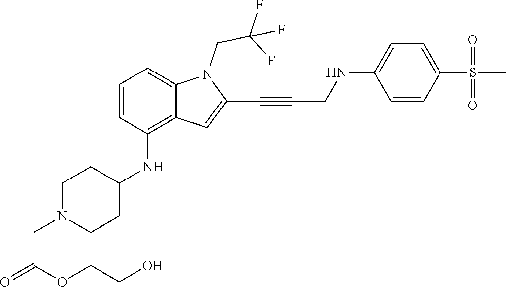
C(C#CC1=CC2=C(NC3CCN(CC(=O)OCCO)CC3)C=CC=C2N1CC(F)(F)F)NC1=CC=C(S(C)(=O)=O)C=C1
